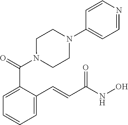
N1(C(C2=CC=CC=C2C=CC(NO)=O)=O)CCN(C2=CC=NC=C2)CC1
